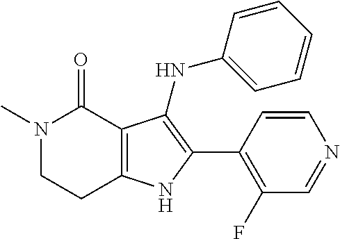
N1(C)CCC2=C(C1=O)C(NC1=CC=CC=C1)=C(C1=C(F)C=NC=C1)N2
